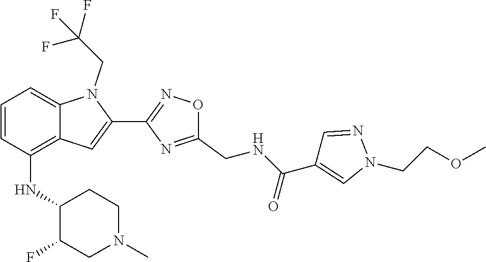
C1=CC(NC2C(F)CN(C)CC2)=C2C(=C1)N(CC(F)(F)F)C(C1=NOC(CNC(C3=CN(CCOC)N=C3)=O)=N1)=C2
